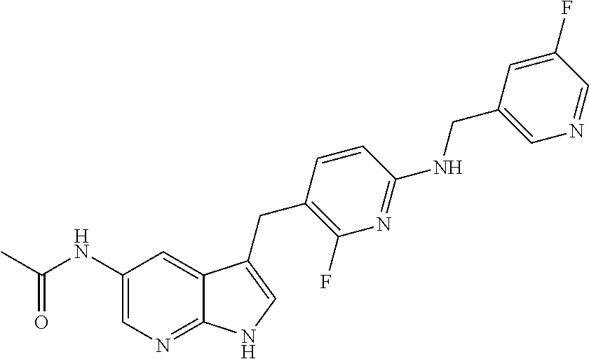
C1(NC(C)=O)=CN=C2C(=C1)C(CC1=C(F)N=C(NCC3=CN=CC(F)=C3)C=C1)=CN2
